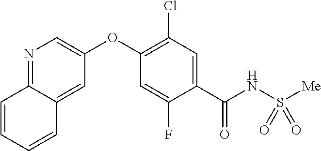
C(C1=CC(Cl)=C(OC2=CN=C3C(=C2)C=CC=C3)C=C1F)(NS([Me])(=O)=O)=O
